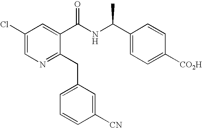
C1(Cl)=CN=C(CC2=CC=CC([CN])=C2)C(C(NC(C2=CC=C([CO2H])C=C2)C)=O)=C1
